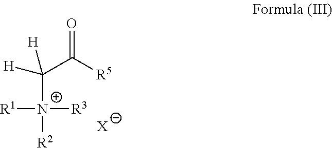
C(C([R5])=O)([H])([N+]([R1])([R3])[R2])[H].[X]
